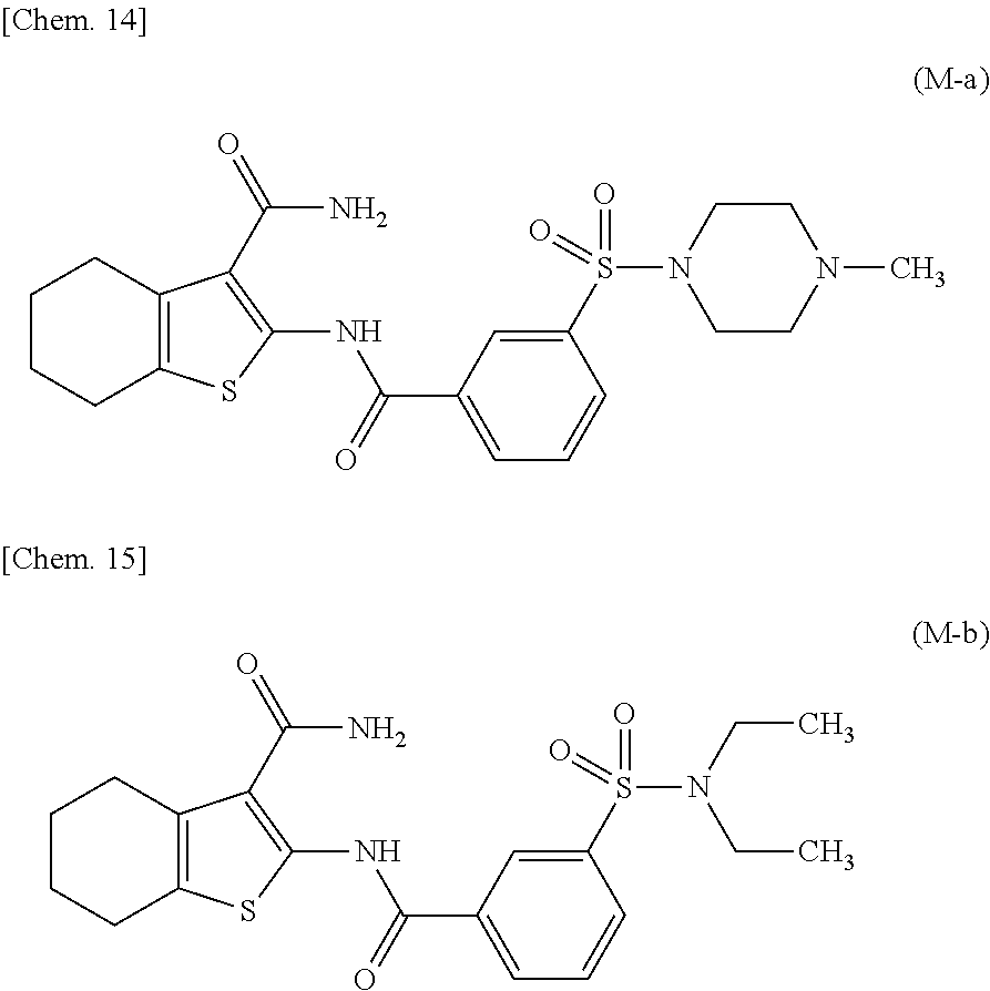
C12=C(SC(NC(C3=CC=CC(S(=O)(=O)N4CCN(C)CC4)=C3)=O)=C1C(=O)N)CCCC2.C12=C(SC(NC(C3=CC=CC(S(=O)(=O)N(CC)CC)=C3)=O)=C1C(=O)N)CCCC2
